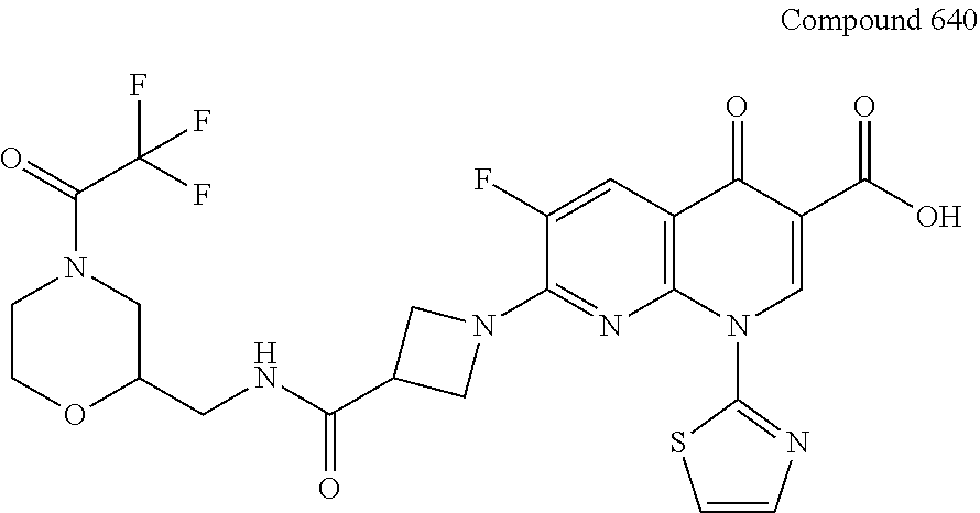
C1(F)=CC2=C(N=C1N1CC(C(NCC3CN(C(C(F)(F)F)=O)CCO3)=O)C1)N(C1=NC=CS1)C=C(C(O)=O)C2=O
